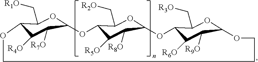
C1(C[R1O])C2C([R4O])C([R7O])C(O1)OC1C(C[R2O])OC(C([R8O])C1[R5O])OC1C(C[R3O])OC(C([R9O])C1[R6O])OCCCO2
